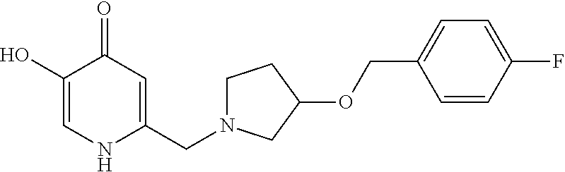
C1(O)=CNC(CN2CCC(OCC3=CC=C(F)C=C3)C2)=CC1=O
